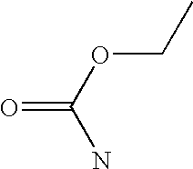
O=C(OCC)N
